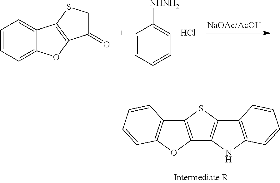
C1=CC=C2C(=C1)C1=C(O2)C(=O)CS1.C1=CC=CC=C1[NHNH2].Cl.C12=C(OC3=C1C=CC=C3)C1=C(S2)C2=C(N1)C=CC=C2
